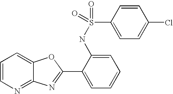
C12=NC=CC=C1OC(C1=CC=CC=C1NS(C1=CC=C(Cl)C=C1)(=O)=O)=N2
